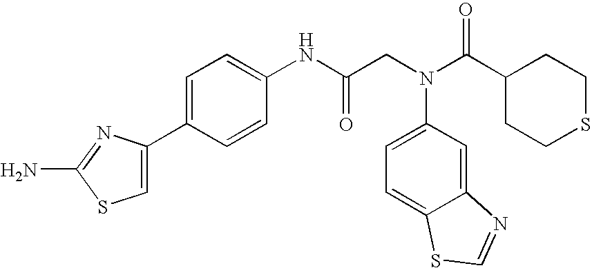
NC1=NC(C2=CC=C(NC(CN(C3=CC=C4C(=C3)N=CS4)C(C3CCSCC3)=O)=O)C=C2)=CS1
